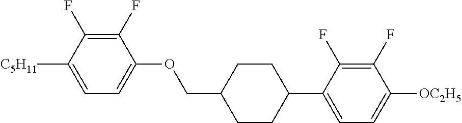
C1(F)=C(F)C([C5H11])=CC=C1OCC1CCC(C2=CC=C([OC2H5])C(F)=C2F)CC1
